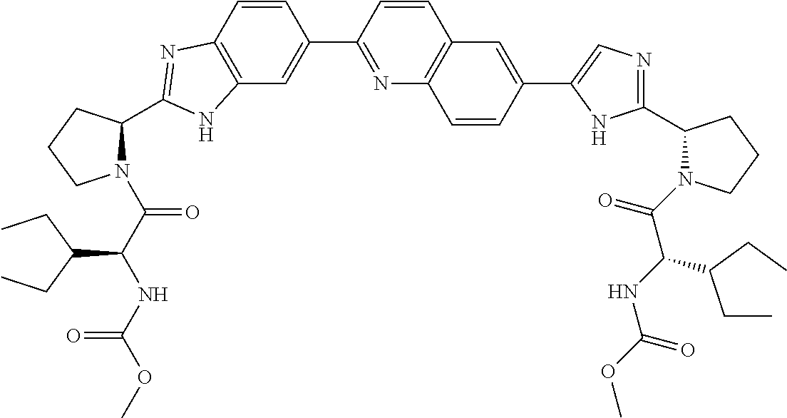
C12=C(C=CC(C3=NC4=C(C=C3)C=C(C3=CN=C(C5N(C(C(NC(=O)OC)C(CC)CC)=O)CCC5)N3)C=C4)=C1)N=C(C1N(C(C(NC(OC)=O)C(CC)CC)=O)CCC1)N2
